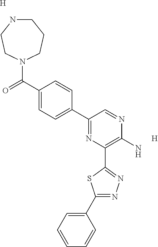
[H].[H].C1NCCN(C(C2=CC=C(C3=NC(C4=NN=C(C5=CC=CC=C5)S4)=C(N)N=C3)C=C2)=O)CC1
